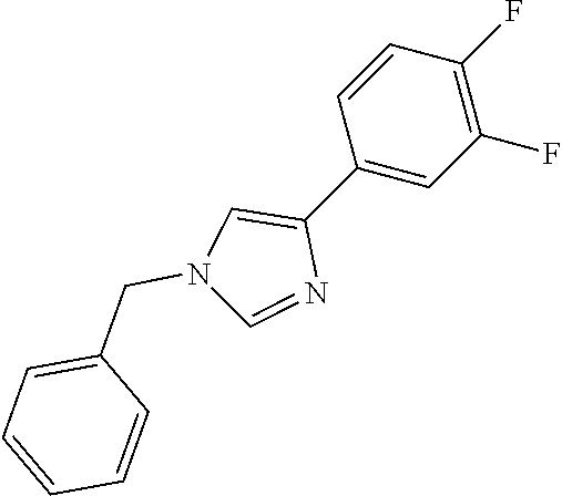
C1(C2=CC(F)=C(F)C=C2)=CN(CC2=CC=CC=C2)C=N1
